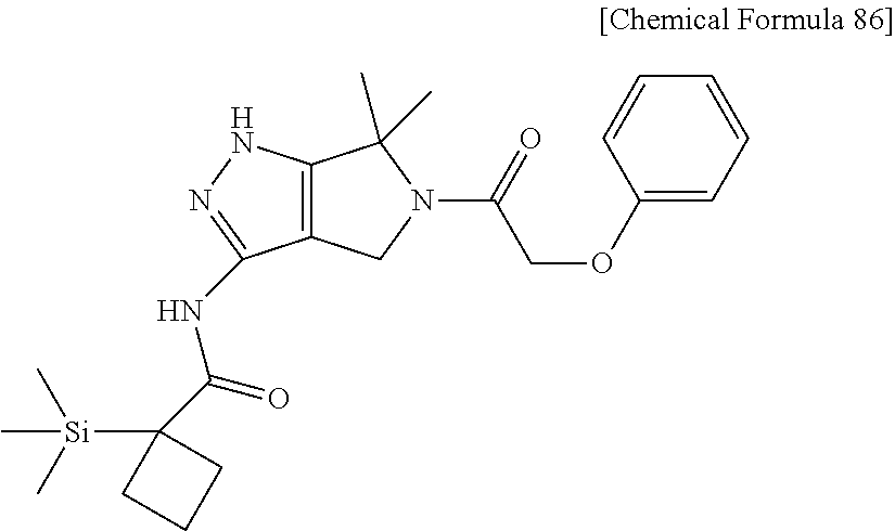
C12=C(NN=C1NC(=O)C1([Si](C)(C)C)CCC1)C(C)(C)N(C(=O)COC1=CC=CC=C1)C2
